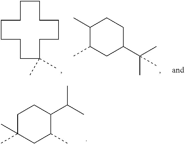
C1C(C)(C)CC(C)C(C(C)C)C1.C1CCCCCC(C)(C)CCCCC1.C1(C)C(C)CC(C(C)(C)C)CC1
